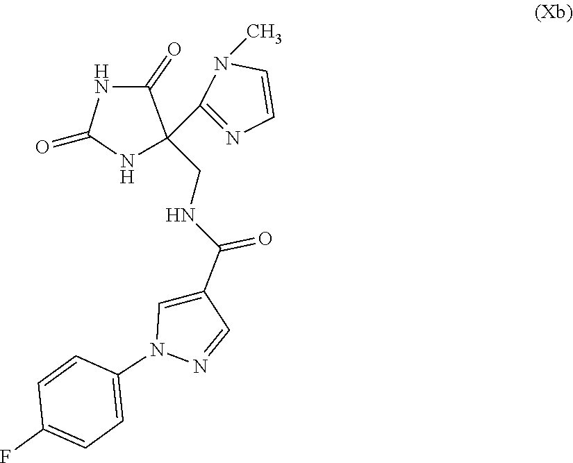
C1=C(C(NCC2(C3=NC=CN3C)NC(=O)NC2=O)=O)C=NN1C1=CC=C(F)C=C1
